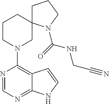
N1=CN=C2C(=C1N1CC3(CCC1)CCCN3C(=O)NCC#N)C=CN2
